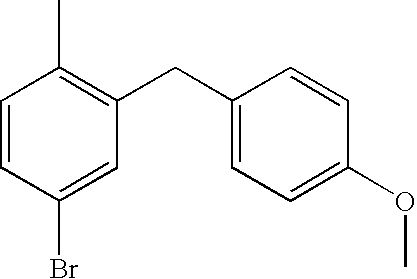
C1=CC(Br)=CC(CC2=CC=C(OC)C=C2)=C1C
